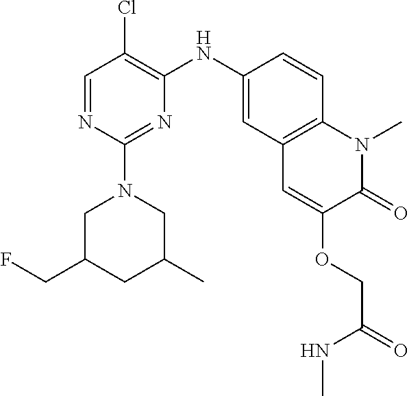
C1=NC(N2CC(C)CC(CF)C2)=NC(NC2=CC3=C(C=C2)N(C)C(=O)C(OCC(NC)=O)=C3)=C1Cl
